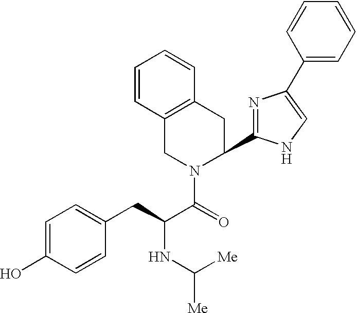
C1=CC2=C(C=C1)CC(C1=NC(C3=CC=CC=C3)=CN1)N(C(=O)C(NC([Me])[Me])CC1=CC=C(O)C=C1)C2
